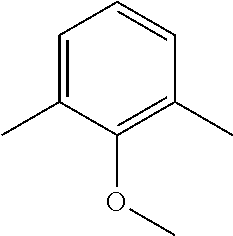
C1=C(C)C(OC)=C(C)C=C1
